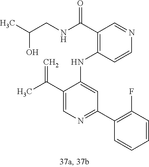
C1(NC2=CC(C3=C(F)C=CC=C3)=NC=C2C(C)=C)=C(C(NCC(C)O)=O)C=NC=C1
